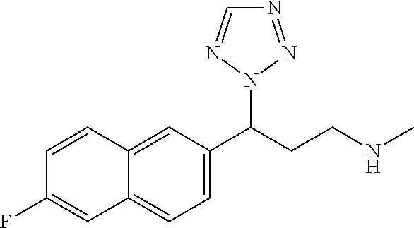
C12=CC(C(CCNC)N3N=NC=N3)=CC=C1C=C(F)C=C2
